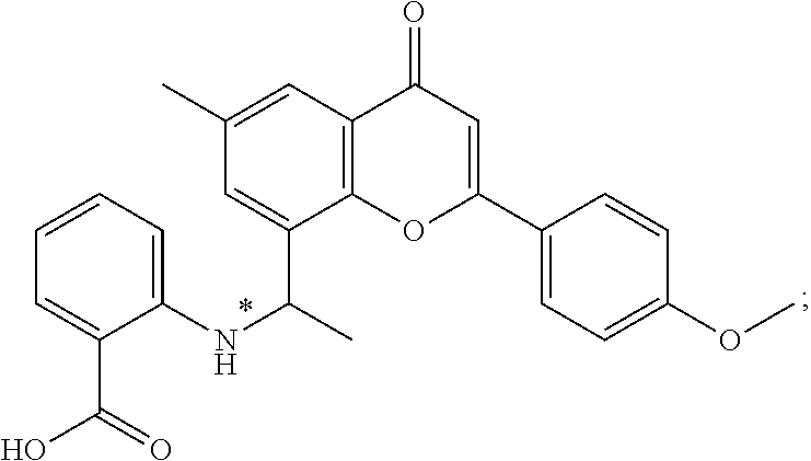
C1=C(C(C)NC2=CC=CC=C2C(O)=O)C2=C(C=C1C)C(=O)C=C(C1=CC=C(OC)C=C1)O2
